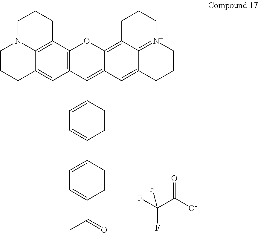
C12=C(C3=C4C(=C1)CCCN4CCC3)OC1=C3C4=[N+](CCCC4=CC1=C2C1=CC=C(C2=CC=C(C(C)=O)C=C2)C=C1)CCC3.FC(C([O-])=O)(F)F
